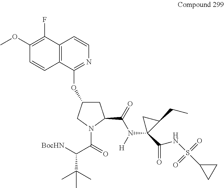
C12=C(C(OC3CC(C(=O)N([H])C4(C(=O)NS(=O)(=O)C5CC5)C(CC)C4)N(C(=O)C([BocHN])C(C)(C)C)C3)=NC=C1)C=CC(OC)=C2F
